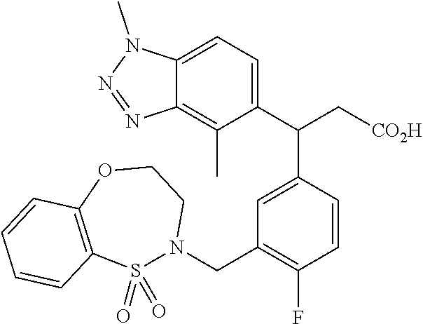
C12=C(C)C(C(C[CO2H])C3=CC(CN4S(=O)(=O)C5=C(OCC4)C=CC=C5)=C(F)C=C3)=CC=C1N(C)N=N2
